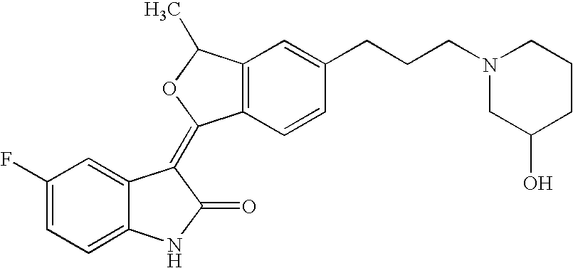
C1=C2C(=CC=C1F)NC(=O)C2=C1C2=C(C=C(CCCN3CC(O)CCC3)C=C2)C(C)O1
